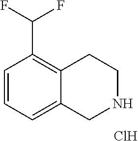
C1=CC=C2C(=C1C(F)F)CCNC2.Cl
